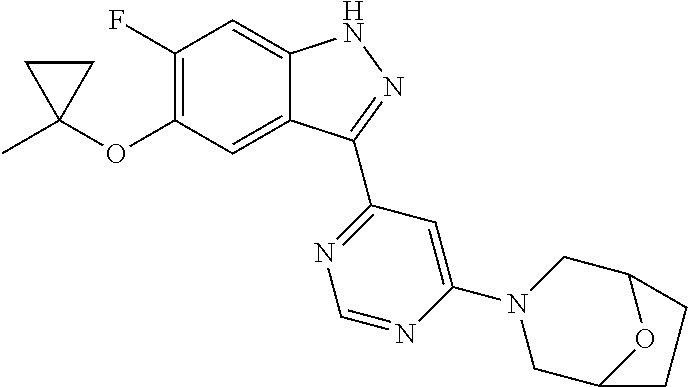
CC1(OC2=C(F)C=C3C(=C2)C(C2=NC=NC(N4CC5OC(C4)CC5)=C2)=NN3)CC1
